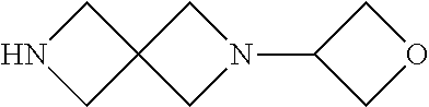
N1CC2(C1)CN(C1COC1)C2
